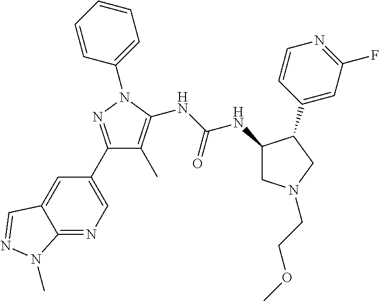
C1(C2=CN=C3C(=C2)C=NN3C)=NN(C2=CC=CC=C2)C(NC(NC2CN(CCOC)CC2C2=CC(F)=NC=C2)=O)=C1C
